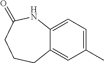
C12=CC(C)=CC=C1NC(=O)CCC2
